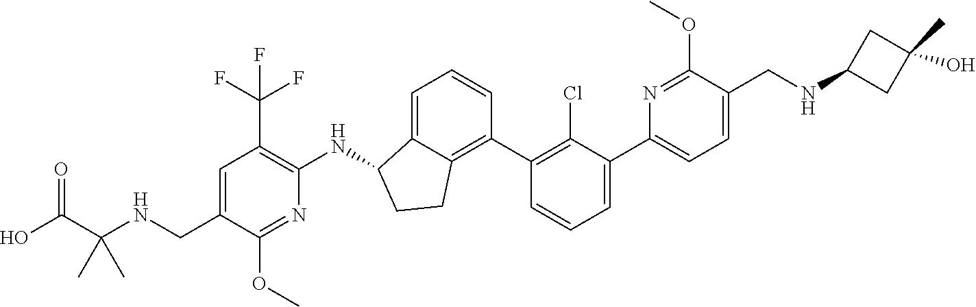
C1(CNC(C(O)=O)(C)C)=CC(C(F)(F)F)=C(NC2C3=CC=CC(C4=C(Cl)C(C5=CC=C(CNC6CC(O)(C)C6)C(OC)=N5)=CC=C4)=C3CC2)N=C1OC
